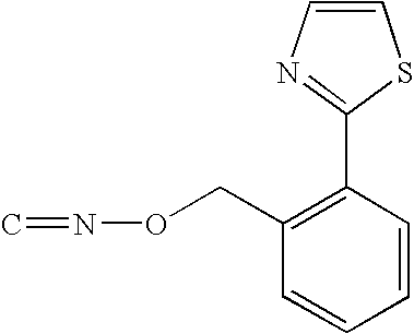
C=NOCC1=C(C2=NC=CS2)C=CC=C1
